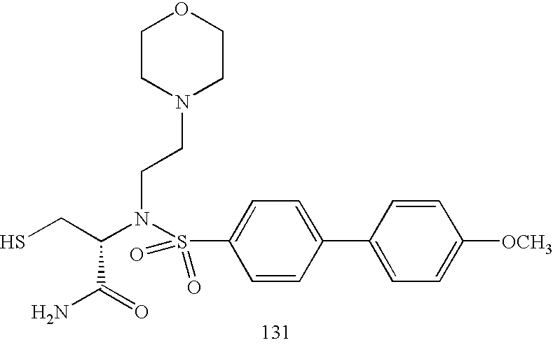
NC(C(N(S(C1=CC=C(C2=CC=C([OCH3])C=C2)C=C1)(=O)=O)CCN1CCOCC1)CS)=O
